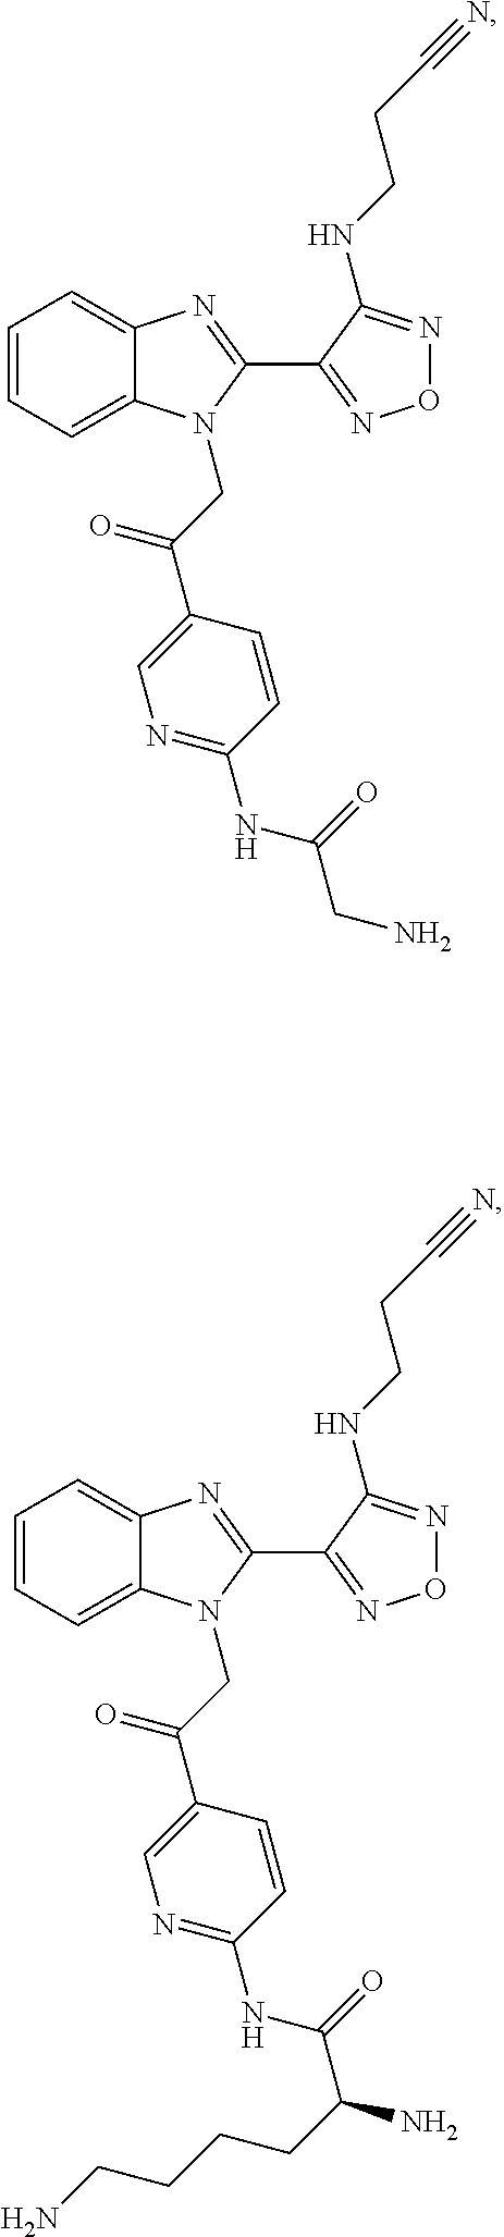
C1=CC=C2C(=C1)N=C(C1=NON=C1NCCC#N)N2CC(C1=CN=C(NC(CN)=O)C=C1)=O.C1=CC=C2C(=C1)N=C(C1=NON=C1NCCC#N)N2CC(C1=CN=C(NC(C(CCCCN)N)=O)C=C1)=O
